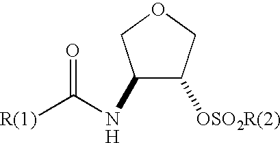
C1(NC([R(1)])=O)C([OSO2R(2)])COC1.[H]
